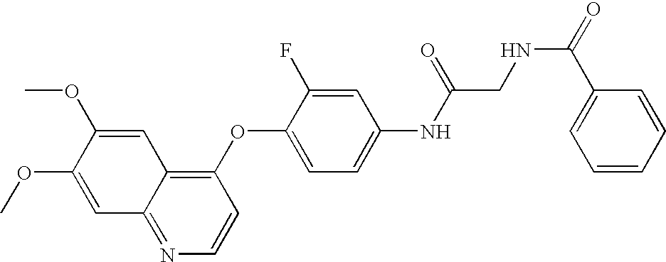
C1(OC2=CC=C(NC(CNC(=O)C3=CC=CC=C3)=O)C=C2F)=C2C(=NC=C1)C=C(OC)C(OC)=C2
